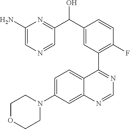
C12=CC(N3CCOCC3)=CC=C1C(C1=C(F)C=CC(C(C3=NC(N)=CN=C3)O)=C1)=NC=N2
